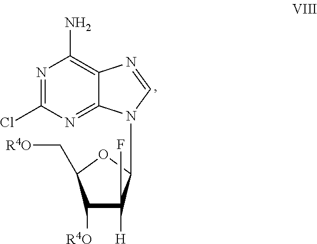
C1([R4O])C([H])(F)C(N2C3=NC(Cl)=NC(N)=C3N=C2)OC1C[R4O]
